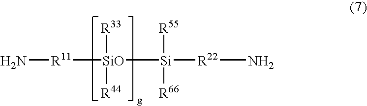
N[R11][SiO]([R33])([R44])[Si]([R22]N)([R55])[R66]
